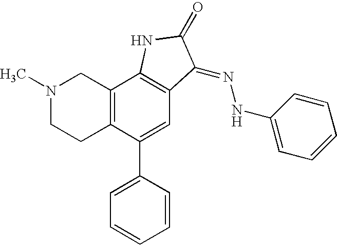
C12=C(C(C3=CC=CC=C3)=CC3=C1NC(=O)C3=NNC1=CC=CC=C1)CCN(C)C2
